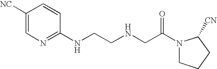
C1([NC])=CN=C(NCCNCC(=O)N2CCCC2[CN])C=C1
